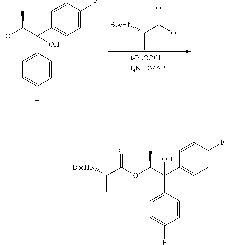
O=C(O)C([BocHN])C.C1=C(C(C(O)C)(C2=CC=C(F)C=C2)O)C=CC(F)=C1.C1=C(C(C(OC(C([BocHN])C)=O)C)(C2=CC=C(F)C=C2)O)C=CC(F)=C1
